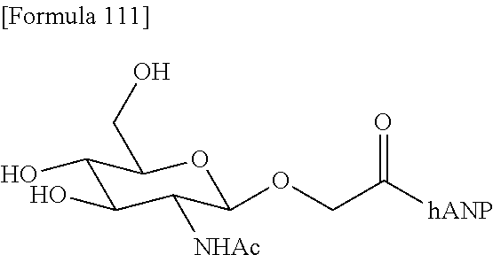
C1(O)C(O)C([NHAc])C(OCC([hANP])=O)OC1CO
